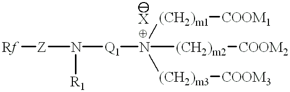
[Rf][Z]N([Q1]N([(CH2)m1][COOM1])([(CH2)m3][COOM3])[(CH2)m2][COOM2])[R1]
